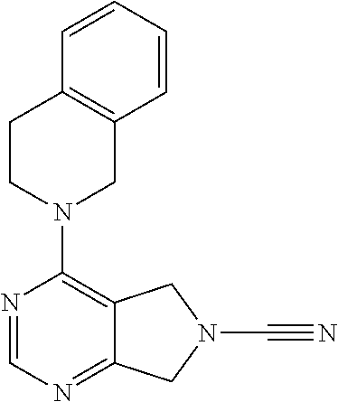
N1=C2C(=C(N3CC4=C(CC3)C=CC=C4)N=C1)CN(C#N)C2
